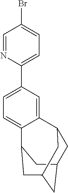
C1=C2C(=CC=C1C1=CC=C(Br)C=N1)C1CC3CC(CC2C3)C1
